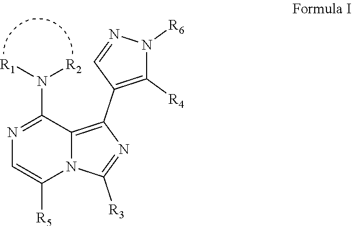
C1=C([R5])N2C(=C(C3=C([R4])N([R6])N=C3)N=C2[R3])C(N([R1])[R2])=N1
